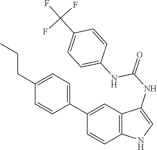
C12=C(C=C(C3=CC=C(CCC)C=C3)C=C1)C(NC(=O)NC1=CC=C(C(F)(F)F)C=C1)=CN2
